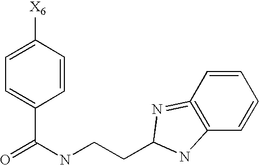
N(C(C1=CC=C([X6])C=C1)=O)CCC1N=C2=C(C=CC=C2)N1
